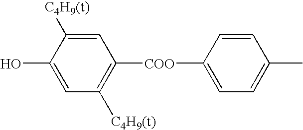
C1=C(O)C([C4H9(t)])=CC([COO]C2=CC=C(C)C=C2)=C1[C4H9(t)]
